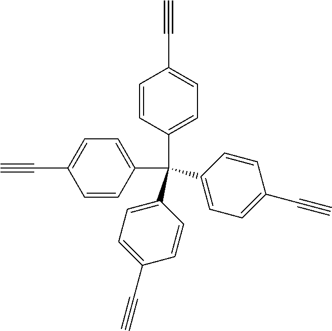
C1=CC(C(C2=CC=C(C#C)C=C2)(C2=CC=C(C#C)C=C2)C2=CC=C(C#C)C=C2)=CC=C1C#C
